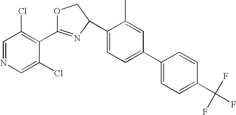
C1=NC=C(Cl)C(C2=NC(C3=CC=C(C4=CC=C(C(F)(F)F)C=C4)C=C3C)CO2)=C1Cl
